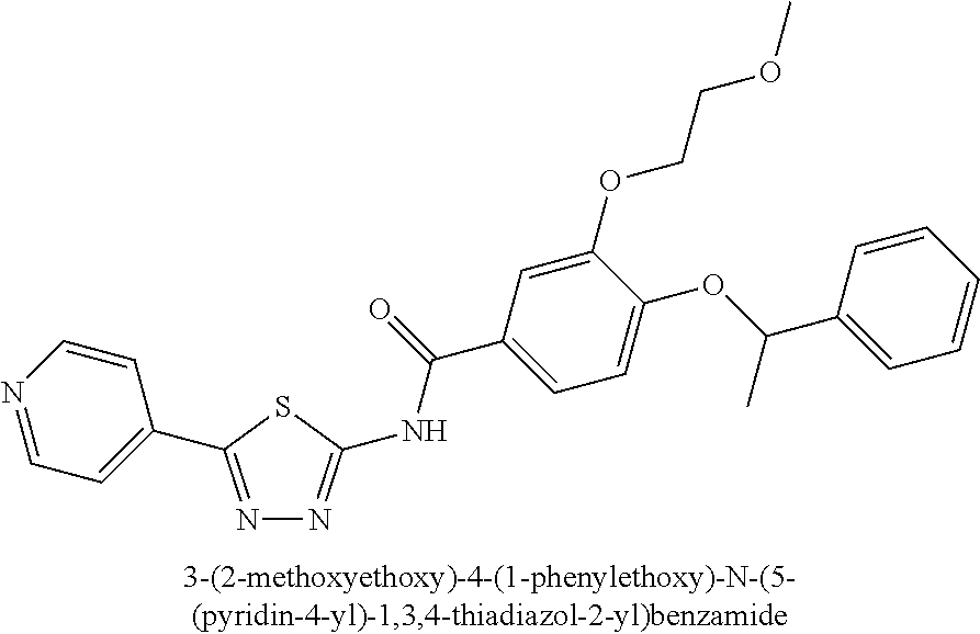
N1=C(C2=CC=NC=C2)SC(NC(=O)C2=CC=C(OC(C)C3=CC=CC=C3)C(OCCOC)=C2)=N1
